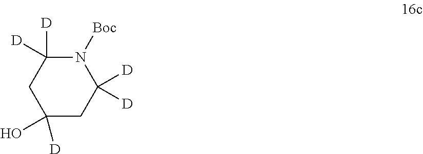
C1(O)([D])CC([D])([D])N([Boc])C([D])([D])C1
